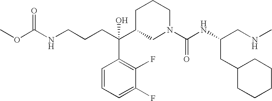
C(C(C1CN(C(NC(CC2CCCCC2)CNC)=O)CCC1)(C1=C(F)C(F)=CC=C1)O)CCNC(OC)=O
